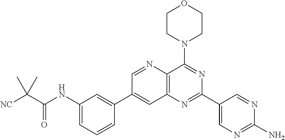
C1(NC(C([NC])(C)C)=O)=CC=CC(C2=CC3=C(C(N4CCOCC4)=NC(C4=CN=C(N)N=C4)=N3)N=C2)=C1
